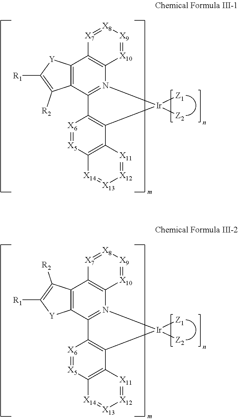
C12=C(C3=N(C4=C1[X7]=[X8][X9]=[X10]4)[Ir]([Z1])([Z2])C1=C3[X6]=[X5]C3=C1[X11]=[X12][X13]=[X14]3)C([R2])=C([R1])[Y]2.C12=C(C3=N(C4=C1[X7]=[X8][X9]=[X10]4)[Ir]([Z1])([Z2])C1=C3[X6]=[X5]C3=C1[X11]=[X12][X13]=[X14]3)[Y]C([R1])=C2[R2]
